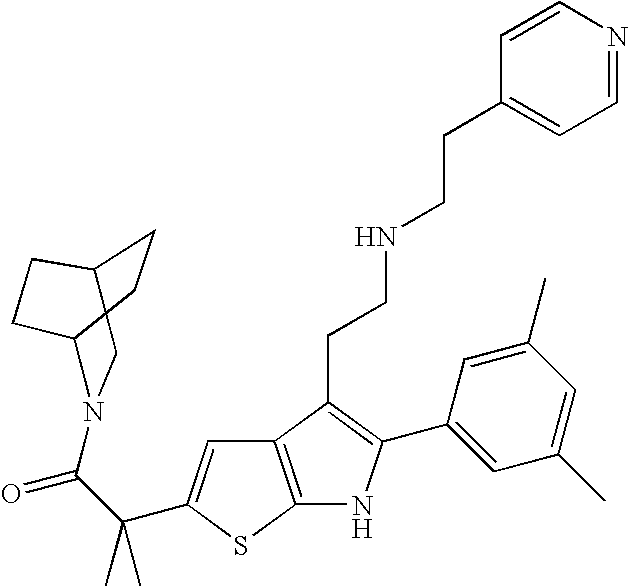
C12=C(SC(C(C(=O)N3C4CCC(C3)CC4)(C)C)=C1)NC(C1=CC(C)=CC(C)=C1)=C2CCNCCC1=CC=NC=C1
